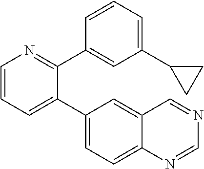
C1=CN=C(C2=CC(C3CC3)=CC=C2)C(C2=CC=C3C(=C2)C=NC=N3)=C1
